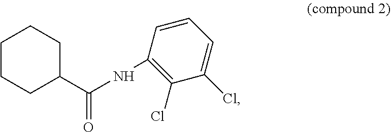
C1CCC(C(NC2=C(Cl)C(Cl)=CC=C2)=O)CC1
